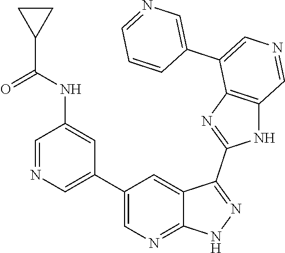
C1(C2=CN=CC(NC(=O)C3CC3)=C2)=CN=C2C(=C1)C(C1=NC3=C(N1)C=NC=C3C1=CN=CC=C1)=NN2
